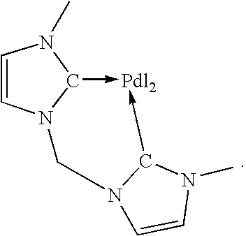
C1=CN(C)C2->[Pdl2]-C3N(CN12)C=CN3C
